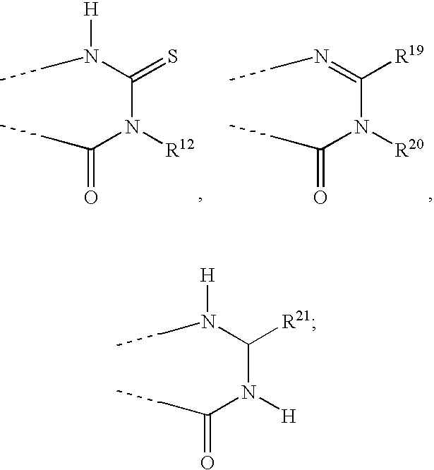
C(N([R12])C(CC)=O)(N(CC)[H])=S.C(N([R20])C(CC)=O)(=NCC)[R19].C(N([H])C(CC)=O)(N(CC)[H])[R21]
